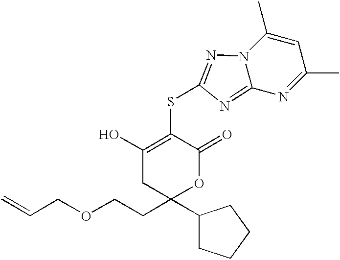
C(COCCC1(C2CCCC2)OC(=O)C(SC2=NN3C(=N2)N=C(C)C=C3C)=C(O)C1)=C
